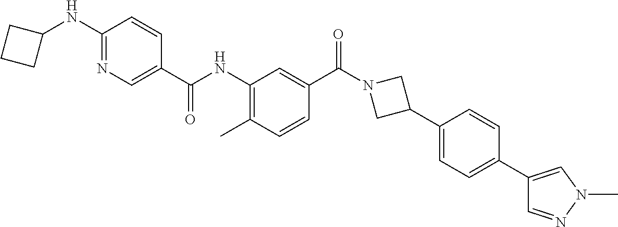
C1(NC2CCC2)=NC=C(C(NC2=C(C)C=CC(C(N3CC(C4=CC=C(C5=CN(C)N=C5)C=C4)C3)=O)=C2)=O)C=C1
